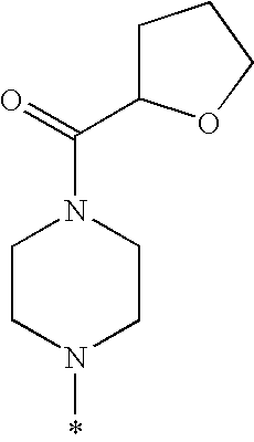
*N1CCN(C(=O)C2CCCO2)CC1
